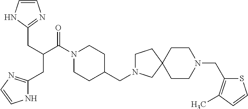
C1=CNC(CC(CC2=NC=CN2)C(N2CCC(CN3CCC4(C3)CCN(CC3=C(C)C=CS3)CC4)CC2)=O)=N1
